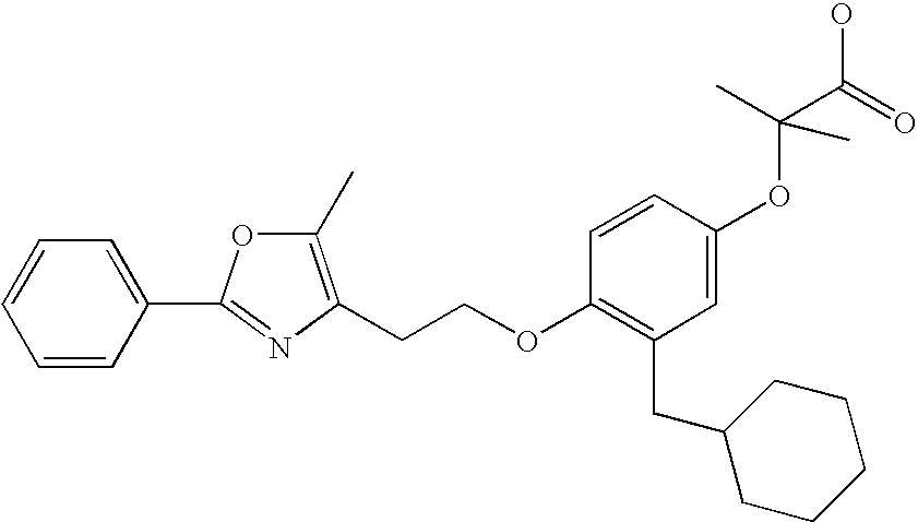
O(C(C(O)=O)(C)C)C1=CC(CC2CCCCC2)=C(OCCC2=C(C)OC(C3=CC=CC=C3)=N2)C=C1
